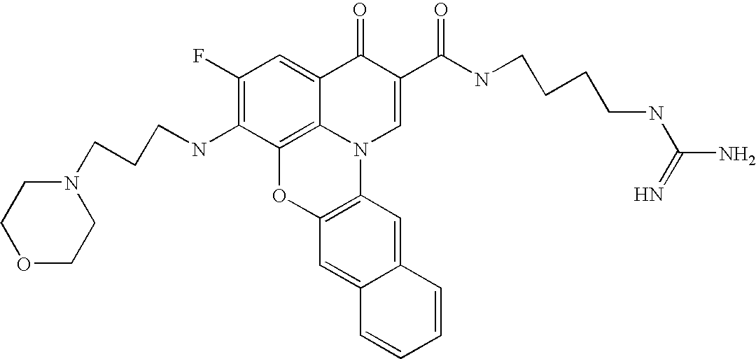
C1(F)=C(NCCCN2CCOCC2)C2=C3C(=C1)C(=O)C(C(=O)NCCCCNC(N)=N)=CN3C1=C(O2)C=C2C(=C1)C=CC=C2
